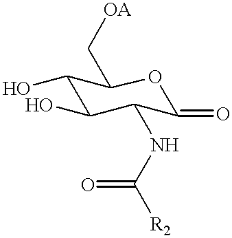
C1(O)C(O)C(NC([R2])=O)C(=O)OC1C[OA]
